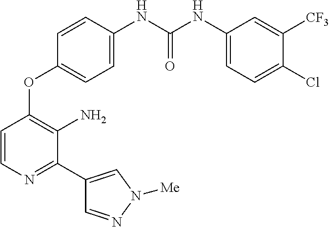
C1=CN=C(C2=CN([Me])N=C2)C(N)=C1OC1=CC=C(NC(NC2=CC=C(Cl)C([CF3])=C2)=O)C=C1
